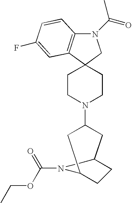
N1(C(=O)C)C2=C(C3(C1)CCN(C1CC4CCC(C1)N4C(=O)OCC)CC3)C=C(F)C=C2
